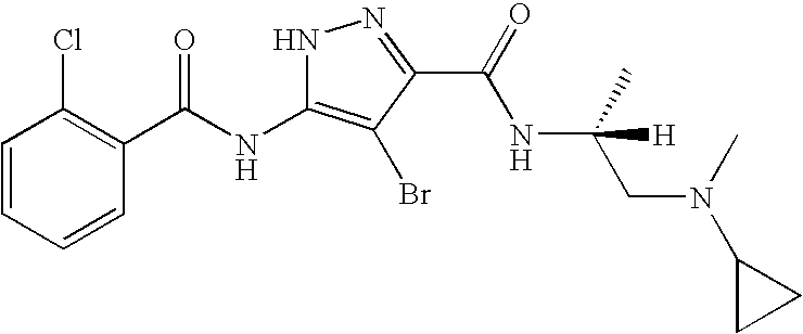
C1=CC=CC(C(NC2=C(Br)C(C(=O)NC(CN(C3CC3)C)(C)[H])=NN2)=O)=C1Cl
